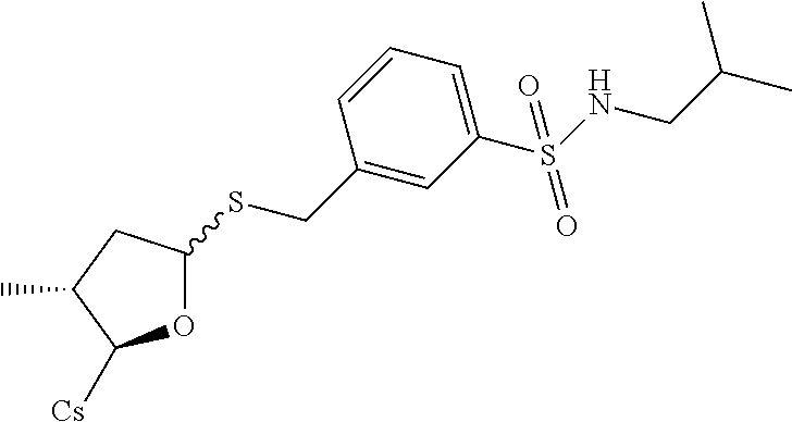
C1(CSC2OC([Cs])C(C)C2)=CC(S(NCC(C)C)(=O)=O)=CC=C1
